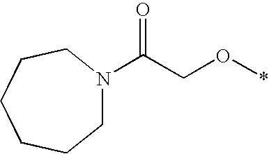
C1N(C(CO*)=O)CCCCC1
